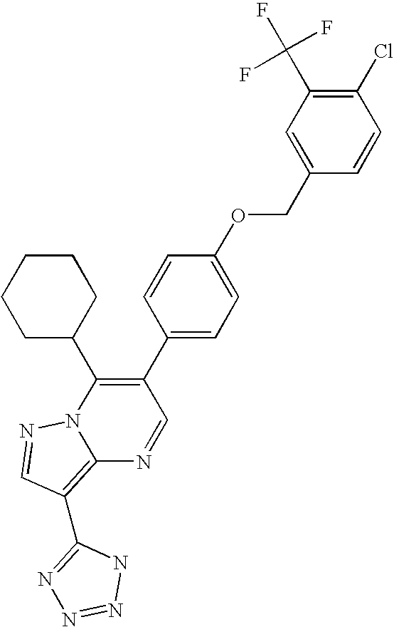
C12=C(C3=NN=NN3)C=NN1C(C1CCCCC1)=C(C1=CC=C(OCC3=CC(C(F)(F)F)=C(Cl)C=C3)C=C1)C=N2
